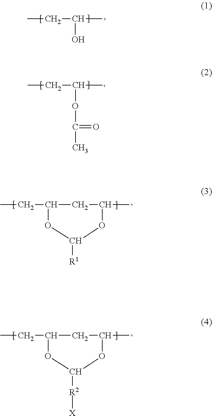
CCC(O)C.CCC(OC(C)=O)C.CCC1OC([R1])OC(C)C1.CCC1OC([R2][X])OC(C)C1
